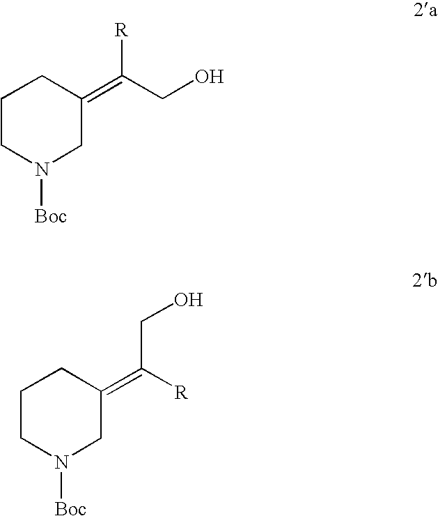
C1CN([Boc])CC(=C(CO)[R])C1.C1CN([Boc])CC(=C([R])CO)C1
